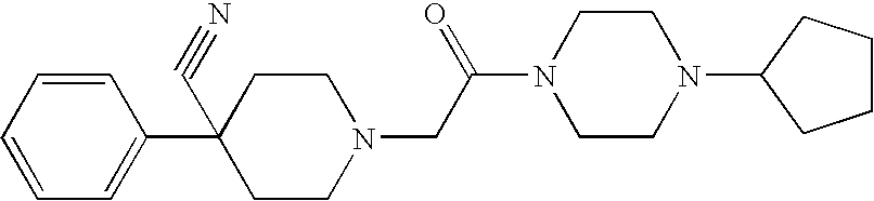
C1=CC=CC=C1C1(C#N)CCN(CC(N2CCN(C3CCCC3)CC2)=O)CC1
